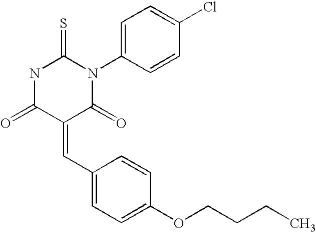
N1C(=O)C(=CC2=CC=C(OCCCC)C=C2)C(=O)N(C2=CC=C(Cl)C=C2)C1=S
